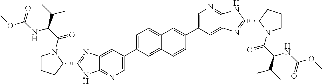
C1=C(C2=CN=C3C(=C2)N=C(C2N(C(C(C(C)C)NC(OC)=O)=O)CCC2)N3)C=C2C(=C1)C=C(C1=CN=C3C(=C1)N=C(C1N(C(C(C(C)C)NC(OC)=O)=O)CCC1)N3)C=C2
